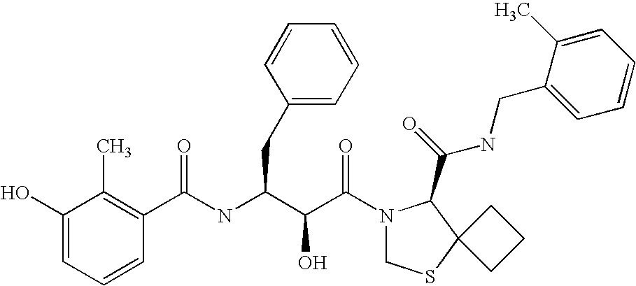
C(NC(C(C(N1CSC2(C1C(NCC1=CC=CC=C1C)=O)CCC2)=O)O)CC1=CC=CC=C1)(C1=C(C)C(O)=CC=C1)=O
